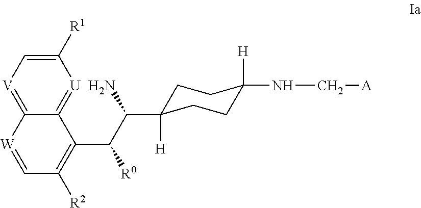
[U]1=C2C(=[V]C=C1[R1])[W]=CC([R2])=C2C(C(N)C1([H])CCC([H])(NC[A])CC1)[R0]
